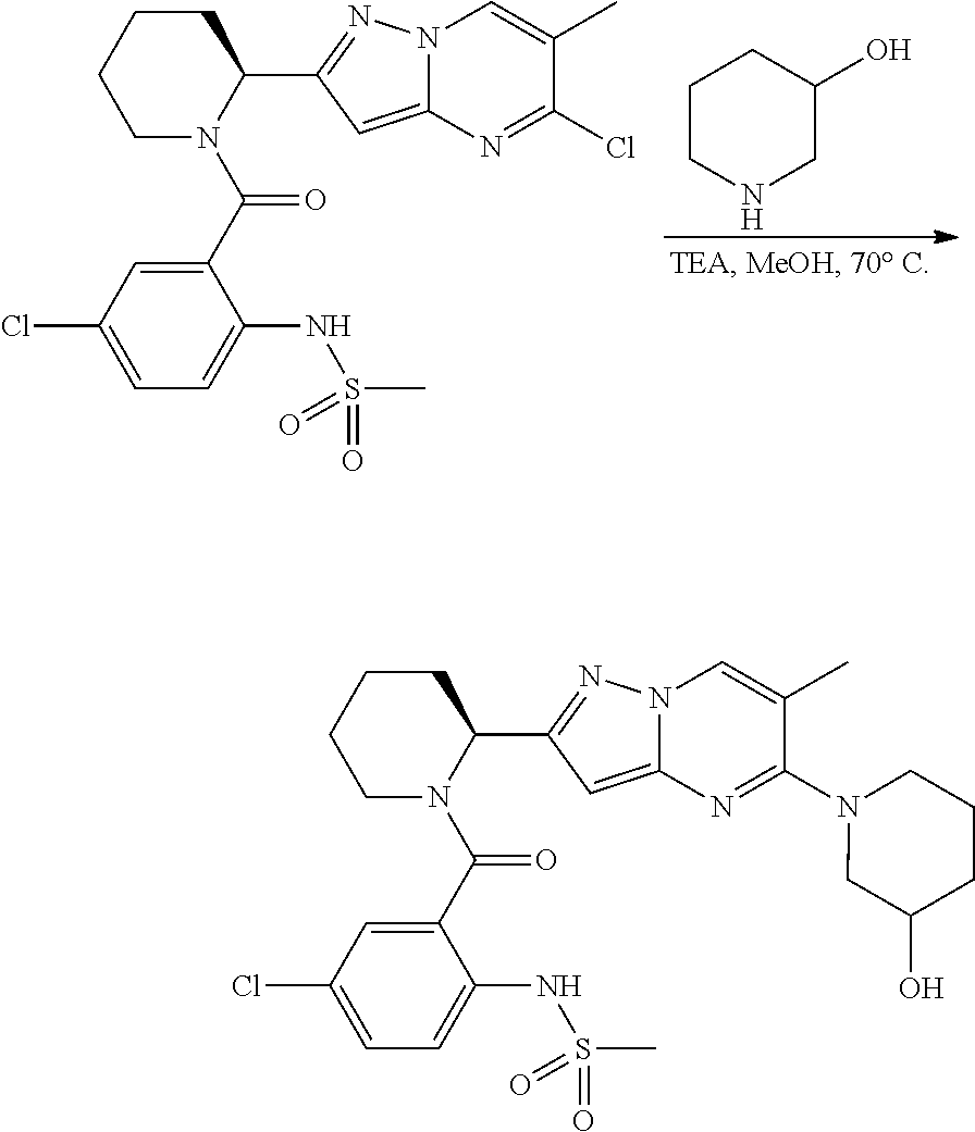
C1CNCC(O)C1.C1CCCN(C(C2=CC(Cl)=CC=C2NS(=O)(=O)C)=O)C1C1=NN2C(=C1)N=C(Cl)C(C)=C2.C1CCCN(C(C2=CC(Cl)=CC=C2NS(=O)(=O)C)=O)C1C1=NN2C(=C1)N=C(N1CC(O)CCC1)C(C)=C2
